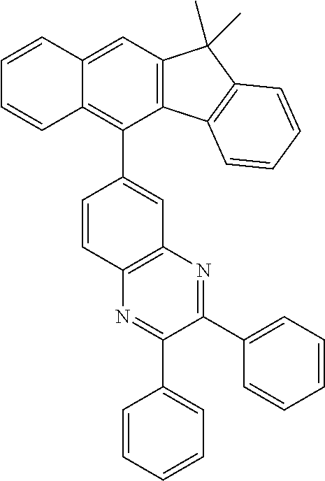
C12=C(C=C3C(=C1C1=CC4=C(C=C1)N=C(C1=CC=CC=C1)C(C1=CC=CC=C1)=N4)C=CC=C3)C(C)(C)C1=C2C=CC=C1
